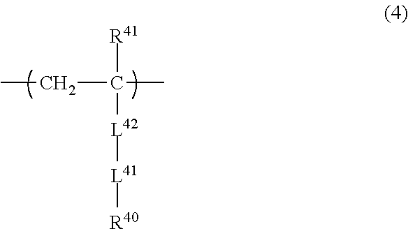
C(CC)([R41])(C)[L42][L41][R40]
